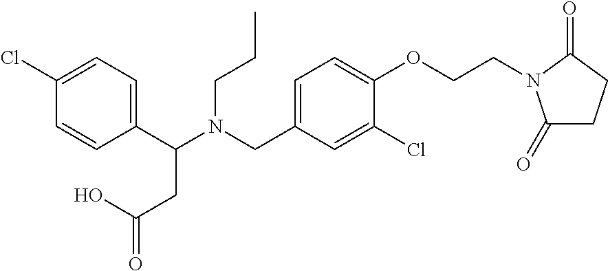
C1(C(N(CC2=CC=C(OCCN3C(=O)CCC3=O)C(Cl)=C2)CCC)CC(=O)O)=CC=C(Cl)C=C1
